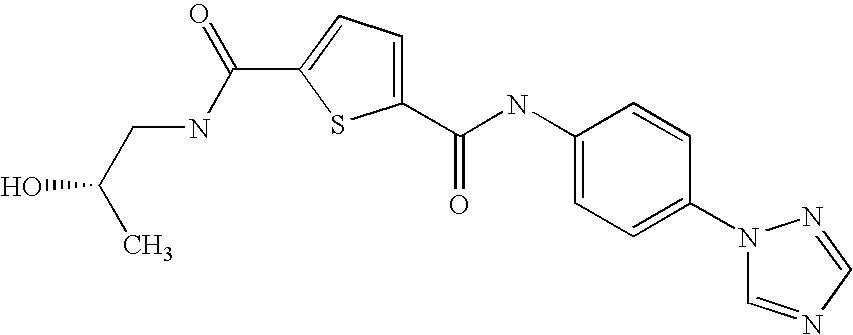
C1(C(NC2=CC=C(N3C=NC=N3)C=C2)=O)=CC=C(C(NCC(C)O)=O)S1
